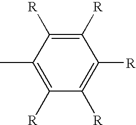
CC1=C([R])C([R])=C([R])C([R])=C1[R]
